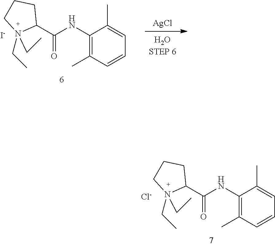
C1(NC(C2CCCN2(CC)CC)=O)=C(C)C=CC=C1C.[AgCl].[I-].[Cl-].C1(NC(C2CCCN2(CC)CC)=O)=C(C)C=CC=C1C
